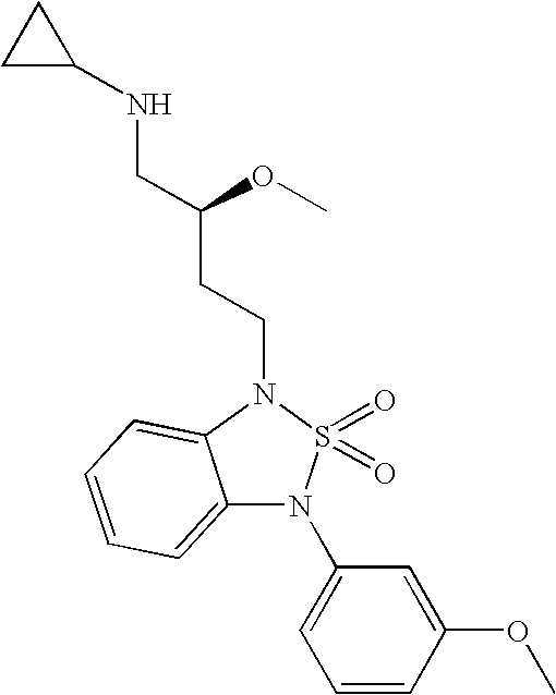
C12=CC=CC=C1N(CCC(CNC1CC1)OC)S(=O)(=O)N2C1=CC=CC(OC)=C1
